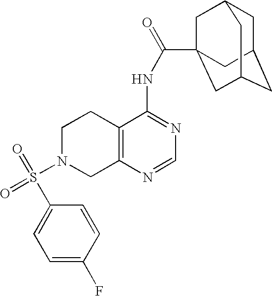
C1N(S(=O)(=O)C2=CC=C(F)C=C2)CC2=C(C1)C(NC(=O)C13CC4CC(CC(C1)C4)C3)=NC=N2
